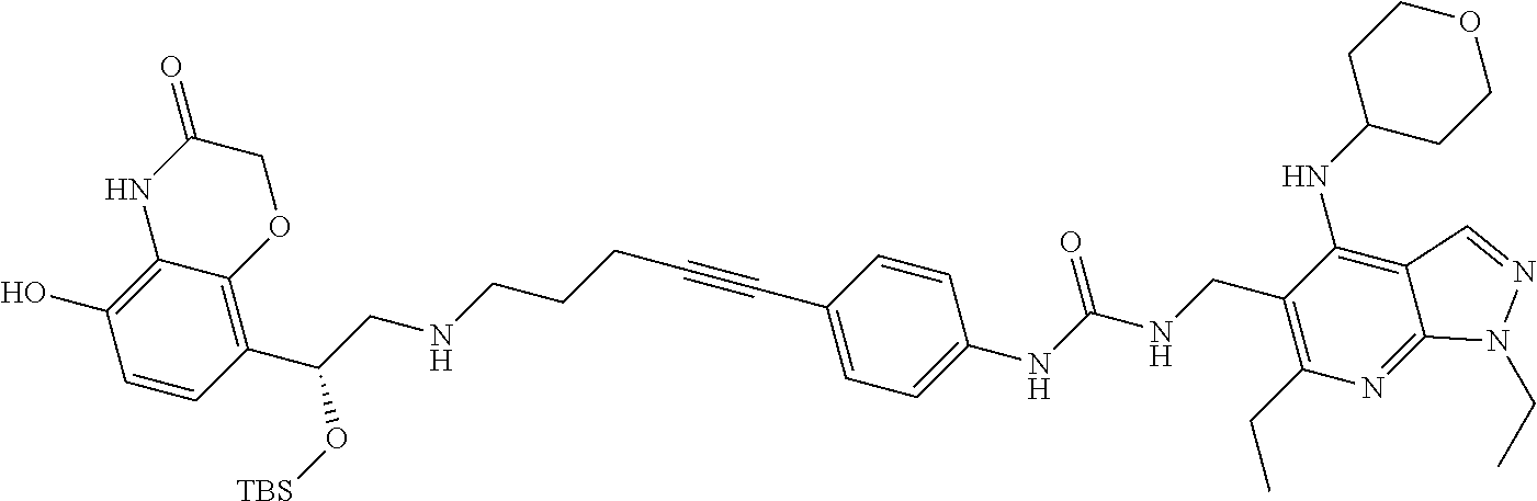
C12=C(O)C=CC(C(CNCCCC#CC3=CC=C(NC(NCC4=C(CC)N=C5C(=C4NC4CCOCC4)C=NN5CC)=O)C=C3)O[TBS])=C1OCC(=O)N2
